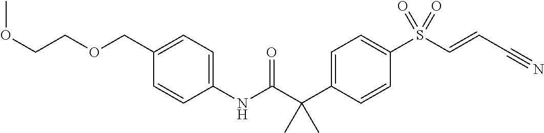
C1=C(C(C(NC2=CC=C(COCCOC)C=C2)=O)(C)C)C=CC(S(C=CC#N)(=O)=O)=C1
